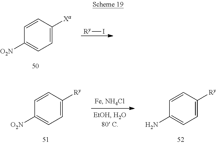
C1=CC([Xa])=CC=C1[O2N].[Ry]I.C1=CC([Ry])=CC=C1[O2N].C1=CC([Ry])=CC=C1N
